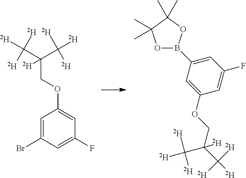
C1(OCC(C([D])([D])[D])(C([D])([D])[D])[D])=CC(F)=CC(Br)=C1.O1B(C2=CC(F)=CC(OCC(C([D])([D])[D])(C([D])([D])[D])[D])=C2)OC(C)(C)C1(C)C
